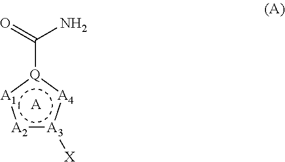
[A2]1:[A3]([X]):[A4]:[Q](C(N)=O):[A1]:1.[A]
